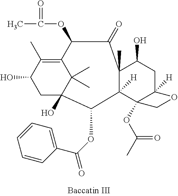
OC1CC2(O)C(C)(C)C(=C1C)C(OC(=O)C)C(=O)C1(C)C([H])(C2OC(=O)C2=CC=CC=C2)C2(OC(C)=O)C([H])(CC1O)OC2
